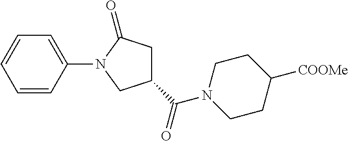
C1(C(=O)N2CCC([COOMe])CC2)CC(=O)N(C2=CC=CC=C2)C1
